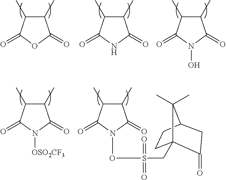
C1(C)C(C)C(=O)OC1=O.C1(C)C(C)C(=O)NC1=O.C1(C)C(C)C(=O)N(O)C1=O.C1(C)C(C)C(=O)N([OSO2CF3])C1=O.C1(C)C(C)C(=O)N(OS(=O)(=O)CC23CCC(C2(C)C)CC3=O)C1=O
